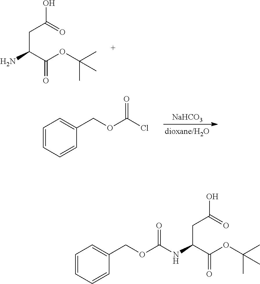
C(C(=O)O)C(N)C(OC(C)(C)C)=O.C1=CC=CC(COC(Cl)=O)=C1.[NaHCO3].C1=CC=CC(COC(=O)NC(CC(=O)O)C(OC(C)(C)C)=O)=C1
